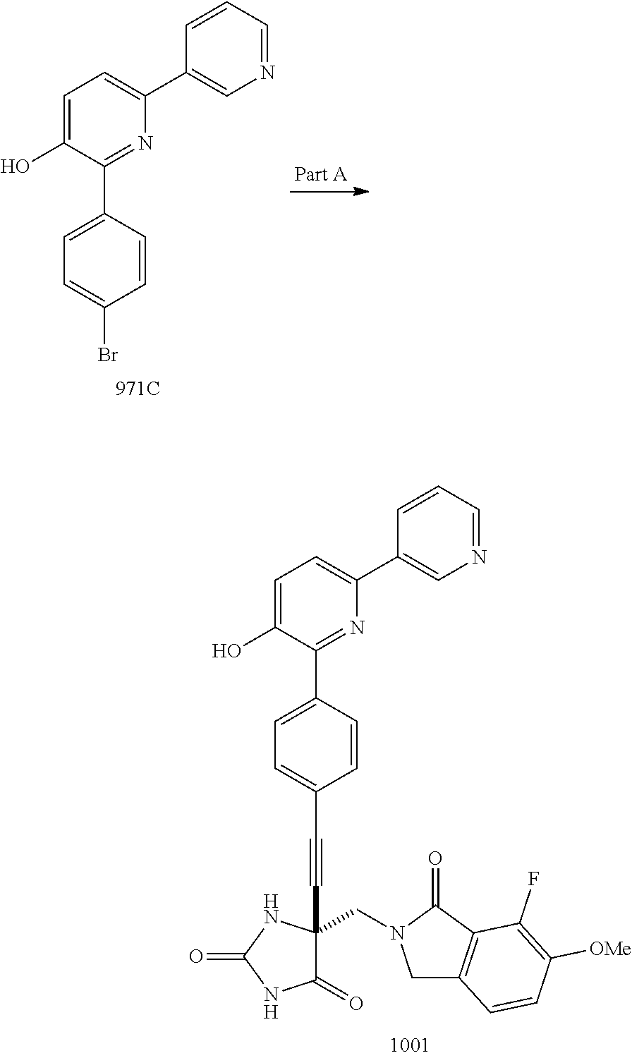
BrC1=CC=C(C2=NC(C3=CN=CC=C3)=CC=C2O)C=C1.C(#CC1(CN2CC3=C(C2=O)C(F)=C([OMe])C=C3)C(=O)NC(=O)N1)C1=CC=C(C2=NC(C3=CN=CC=C3)=CC=C2O)C=C1
